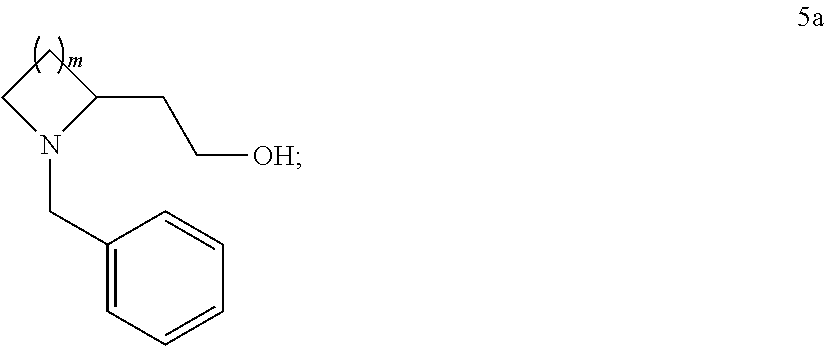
C1CN(CC2=CC=CC=C2)C1CC[OH]
